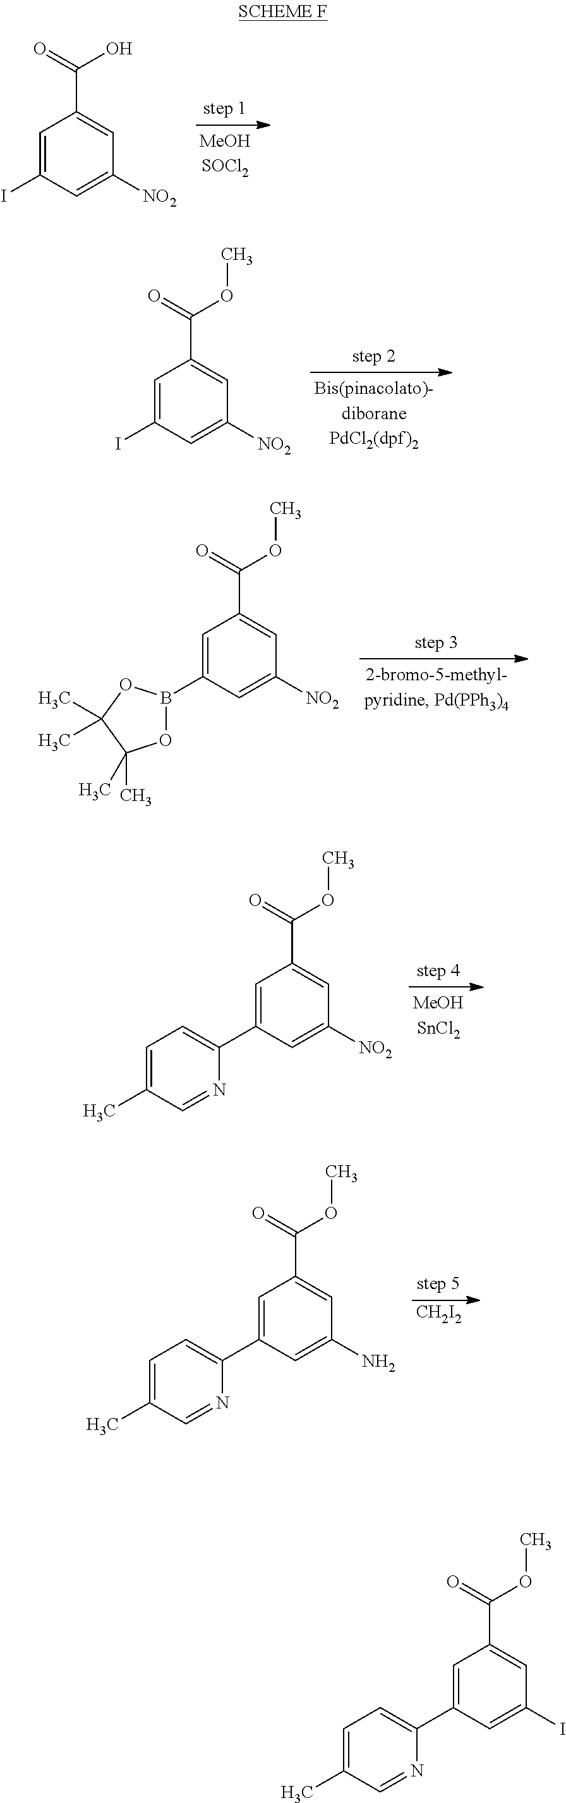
C1=C(I)C=C([NO2])C=C1C(=O)OC.C1=C(B2OC(C)(C)C(C)(C)O2)C=C([NO2])C=C1C(=O)OC.C1=C(I)C=C([NO2])C=C1C(=O)O.C1=C(C2=CC=C(C)C=N2)C=C([NO2])C=C1C(=O)OC.C1=C(C2=CC=C(C)C=N2)C=C(N)C=C1C(=O)OC.[CH2I2].C1=C(C2=CC=C(C)C=N2)C=C(I)C=C1C(=O)OC
